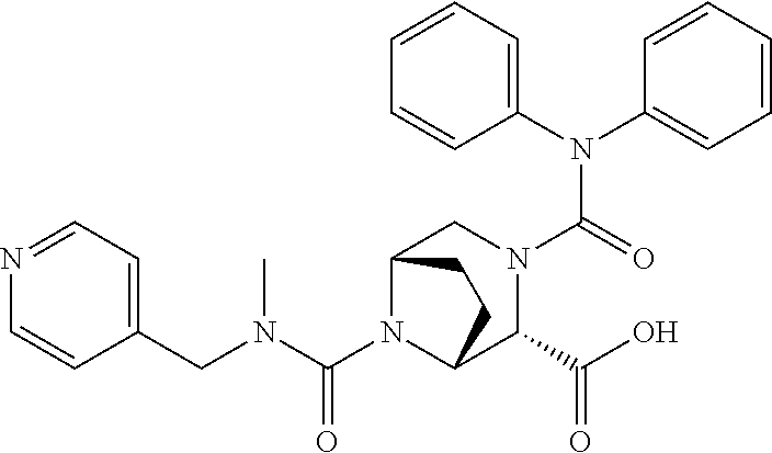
C(N1C2C(C(O)=O)N(C(N(C3=CC=CC=C3)C3=CC=CC=C3)=O)CC1CC2)(N(CC1=CC=NC=C1)C)=O
